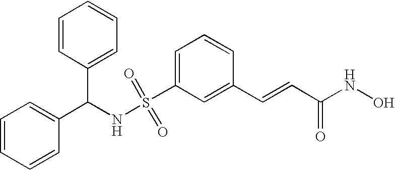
C1=C(S(NC(C2=CC=CC=C2)C2=CC=CC=C2)(=O)=O)C=C(C=CC(NO)=O)C=C1
